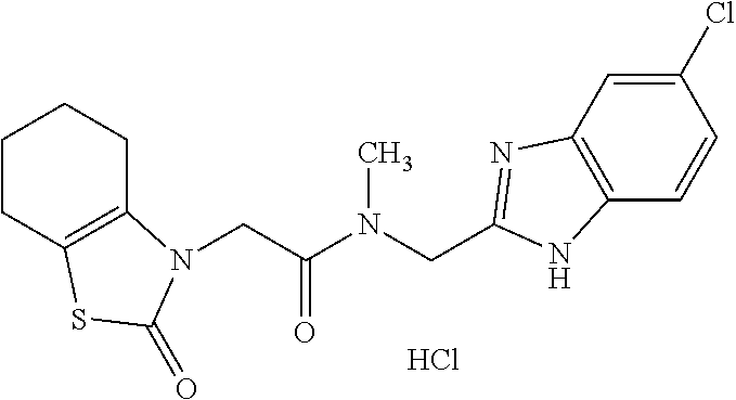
C1CC2=C(CC1)N(CC(N(CC1=NC3=C(C=CC(Cl)=C3)N1)C)=O)C(=O)S2.Cl
